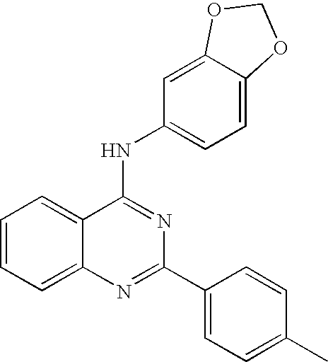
C1=CC=C2C(=C1)C(NC1=CC=C3C(=C1)OCO3)=NC(C1=CC=C(C)C=C1)=N2
